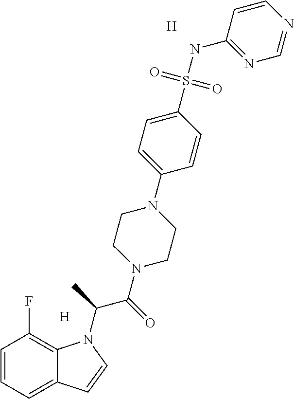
C1=CC=C2C(=C1F)N(C(C(N1CCN(C3=CC=C(S(NC4=NC=NC=C4)(=O)=O)C=C3)CC1)=O)C)C=C2.[H].[H]
